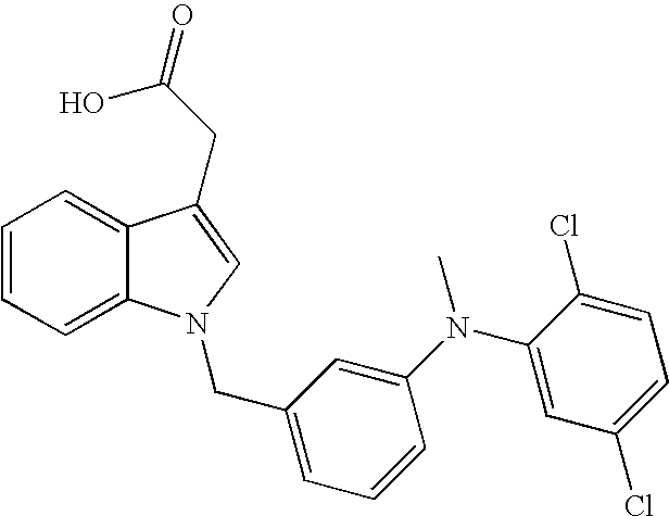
C1=CC=C2C(=C1)C(CC(O)=O)=CN2CC1=CC=CC(N(C2=CC(Cl)=CC=C2Cl)C)=C1
